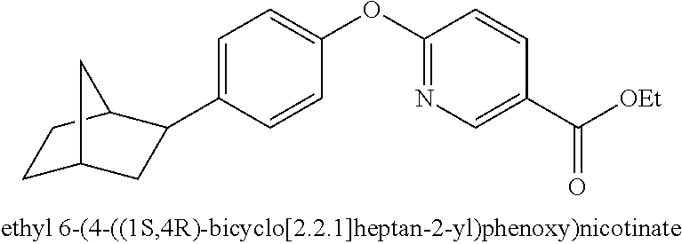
C1=C(C2CC3CCC2C3)C=CC(OC2=NC=C(C([OEt])=O)C=C2)=C1
